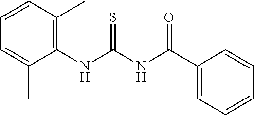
C1(NC(NC(=O)C2=CC=CC=C2)=S)=C(C)C=CC=C1C
